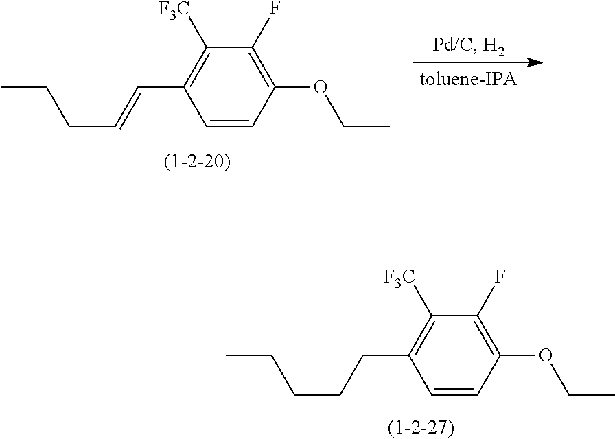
C1(OCC)=C(F)C([F3C])=C(CCCCC)C=C1.C1(OCC)=C(F)C([F3C])=C(C=CCCC)C=C1
